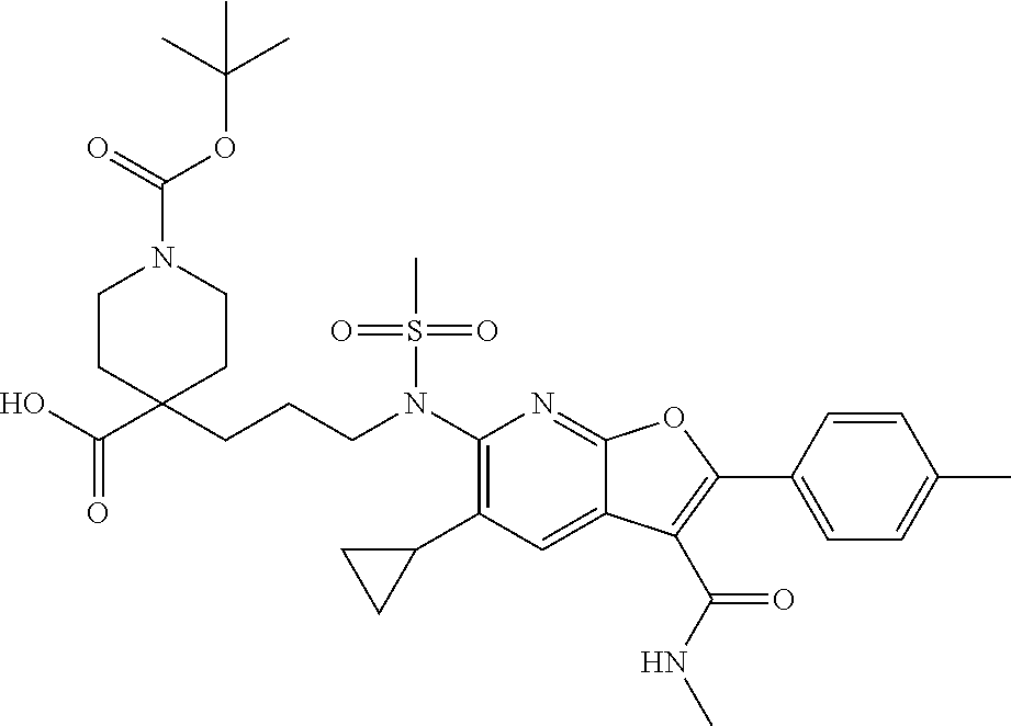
N(C1=C(C2CC2)C=C2C(=N1)OC(C1=CC=C(C)C=C1)=C2C(NC)=O)(S(C)(=O)=O)CCCC1(C(O)=O)CCN(C(OC(C)(C)C)=O)CC1
